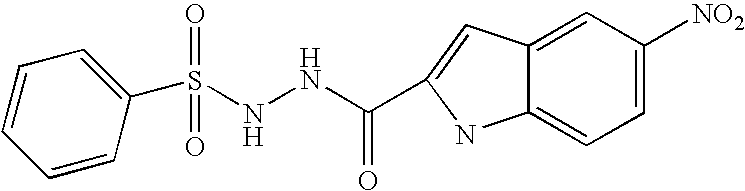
C1=CC(S(NNC(=O)C2=CC3=CC([NO2])=CC=C3N2)(=O)=O)=CC=C1
